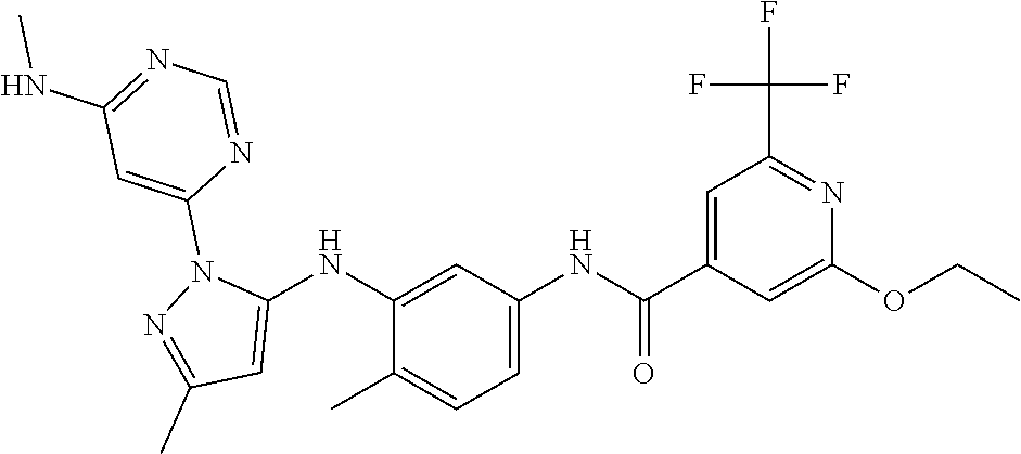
C1(NC2=CC(C)=NN2C2=CC(NC)=NC=N2)=CC(NC(C2=CC(C(F)(F)F)=NC(OCC)=C2)=O)=CC=C1C
